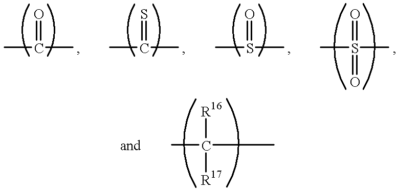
C(=O)(C)C.C(=S)(C)C.S(=O)(C)C.S(=O)(=O)(C)C.C([R16])([R17])(C)C
